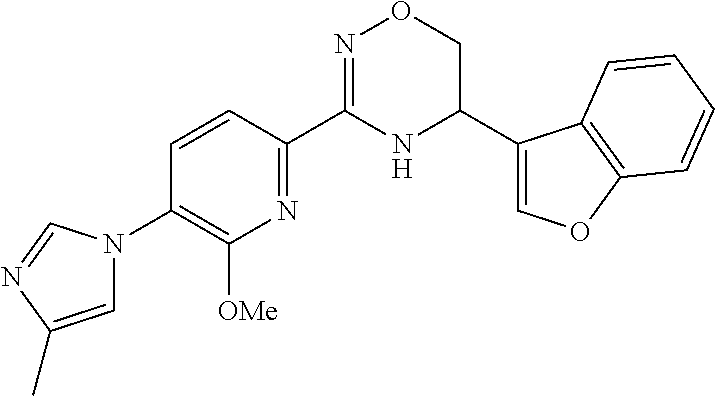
C1=CC(C2=NOCC(C3=COC4=C3C=CC=C4)N2)=NC([OMe])=C1N1C=C(C)N=C1
